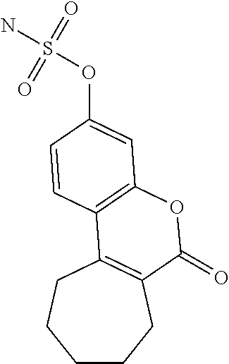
C1CCC2=C(CC1)C1=C(OC2=O)C=C(OS(N)(=O)=O)C=C1
